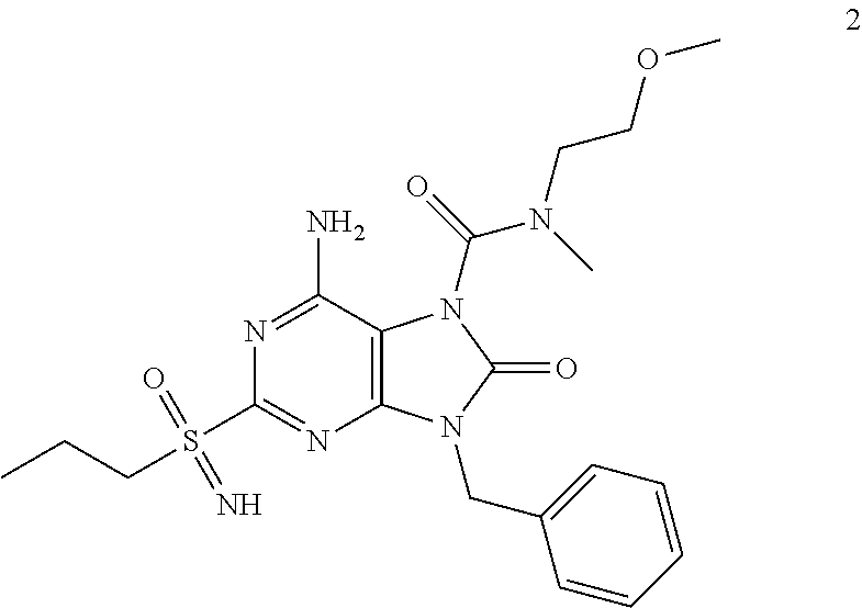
N1=C(N)C2=C(N=C1S(=O)(=N)CCC)N(CC1=CC=CC=C1)C(=O)N2C(N(CCOC)C)=O
